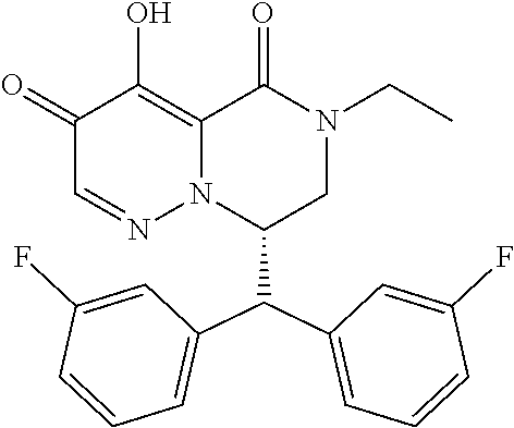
C1(=O)C=NN2C(=C1O)C(=O)N(CC)CC2C(C1=CC=CC(F)=C1)C1=CC=CC(F)=C1
